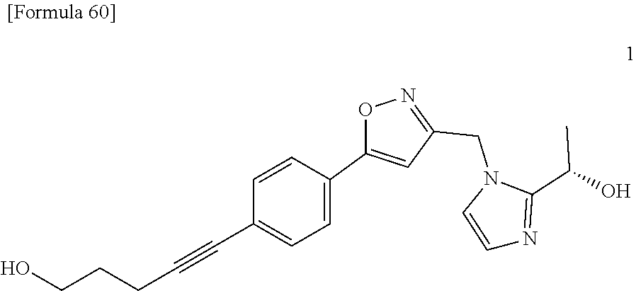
C1(C(O)C)=NC=CN1CC1=NOC(C2=CC=C(C#CCCCO)C=C2)=C1
